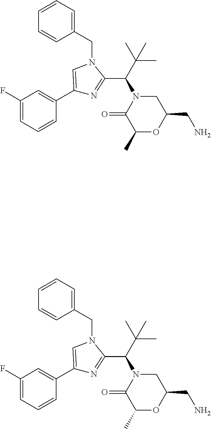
C1(F)=CC=CC(C2=CN(CC3=CC=CC=C3)C(C(C(C)(C)C)N3C(=O)C(C)OC(CN)C3)=N2)=C1.C1(F)=CC=CC(C2=CN(CC3=CC=CC=C3)C(C(C(C)(C)C)N3C(=O)C(C)OC(CN)C3)=N2)=C1
